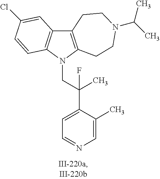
C12=C(N(CC(C3=CC=NC=C3C)(C)F)C3=C1C=C(Cl)C=C3)CCN(C(C)C)CC2
